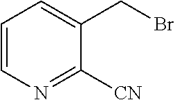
C1=CN=C([CN])C(CBr)=C1
